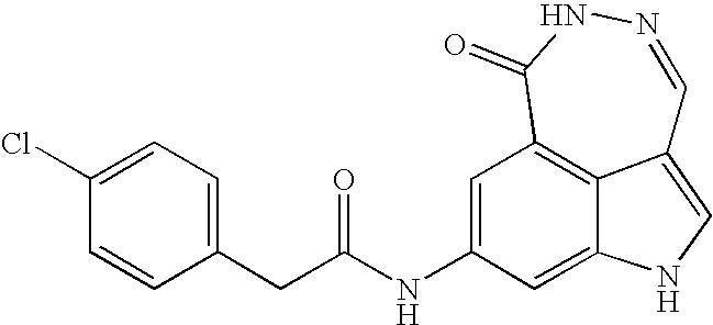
C1(=O)C2=C3C(=CNC3=CC(NC(=O)CC3=CC=C(Cl)C=C3)=C2)C=NN1
